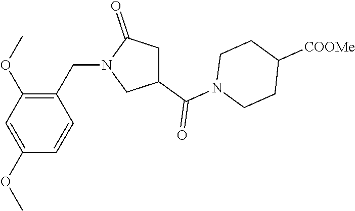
C1(CN2CC(C(N3CCC([COOMe])CC3)=O)CC2=O)=C(OC)C=C(OC)C=C1
